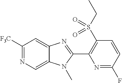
C1([F3C])=NC=C2C(=C1)N=C(C1=C(S(CC)(=O)=O)C=CC(F)=N1)N2C
